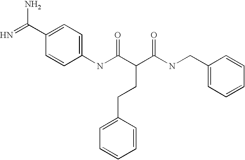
N=C(C1=CC=C(NC(=O)C(CCC2=CC=CC=C2)C(=O)NCC2=CC=CC=C2)C=C1)N
